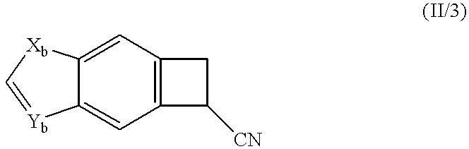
C12=C(C=C3C(=C1)[Yb]=C[Xb]3)CC2[CN]
